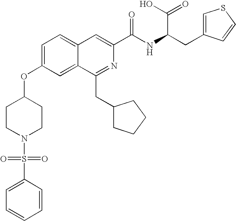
C1=C(OC2CCN(S(=O)(C3=CC=CC=C3)=O)CC2)C=C2C(=C1)C=C(C(NC(C(O)=O)CC1=CSC=C1)=O)N=C2CC1CCCC1
